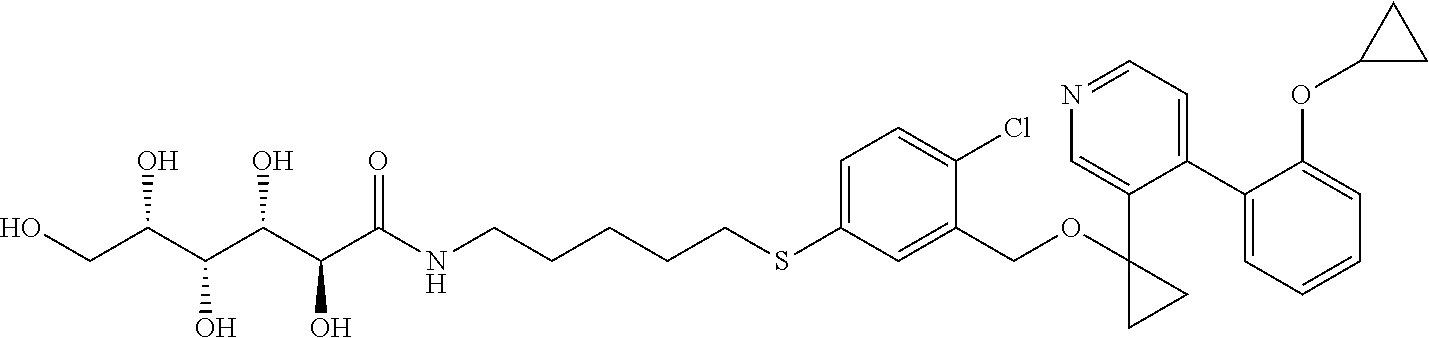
OCC(C(C(C(C(NCCCCCSC1=CC=C(Cl)C(COC2(C3=CN=CC=C3C3=CC=CC=C3OC3CC3)CC2)=C1)=O)O)O)O)O
